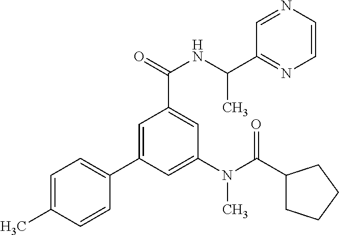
C1=C(C)C=CC(C2=CC(C(=O)NC(C)C3=NC=CN=C3)=CC(N(C(C3CCCC3)=O)C)=C2)=C1
